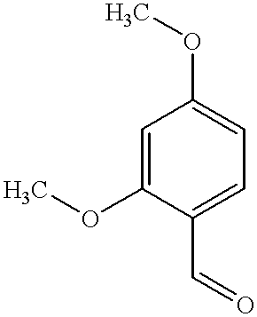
C1=C(OC)C(C=O)=CC=C1OC
